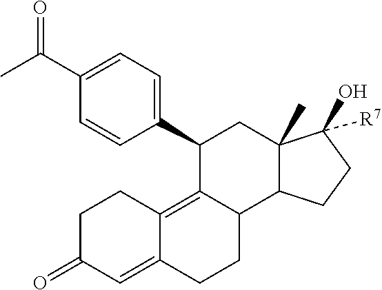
C1(C2C3=C4C(=CC(=O)CC4)CCC3C3C(C)(C2)C(O)([R7])CC3)=CC=C(C(=O)C)C=C1
